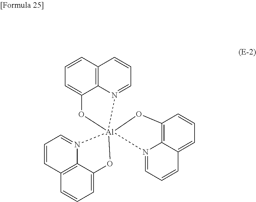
C12=C3C=CC=C1O[Al]14(N2=CC=C3)(N2=CC=CC3=C2C(=CC=C3)O1)OC1=C2C(=CC=C1)C=CC=N42
